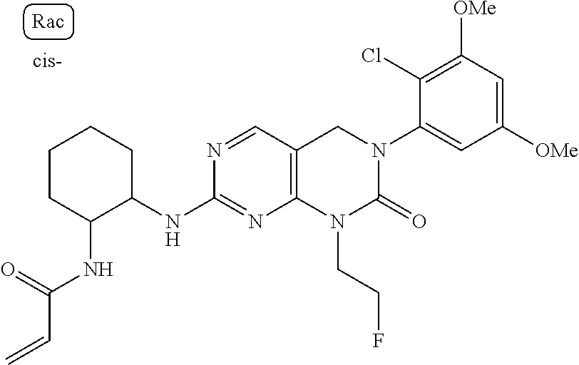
C1(NC2CCCCC2NC(C=C)=O)=NC2=C(CN(C3=CC([OMe])=CC([OMe])=C3Cl)C(=O)N2CCF)C=N1
